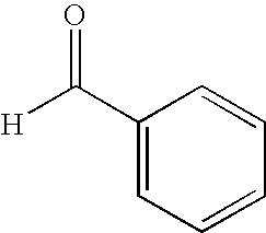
C1(C([H])=O)=CC=CC=C1
